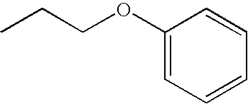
C(OC1=CC=CC=C1)CC
